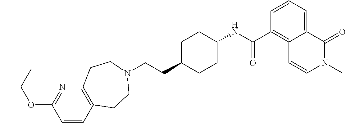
C12=C(C=CC(OC(C)C)=N1)CCN(CCC1CCC(NC(=O)C3=C4C(=CC=C3)C(=O)N(C)C=C4)CC1)CC2
